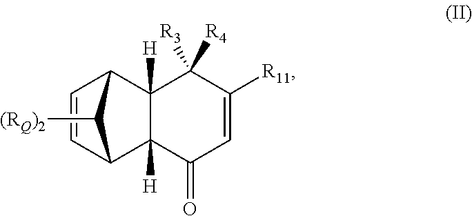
C1=CC2C3([H])C([H])(C1C2[(RQ)2])C([R4])([R3])C([R11])=CC3=O
